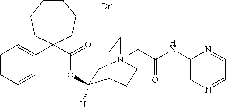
C1(C2(C(=O)OC3([H])C[N+]4(CC(NC5=CN=CC=N5)=O)CCC3CC4)CCCCCC2)=CC=CC=C1.[Br-]
